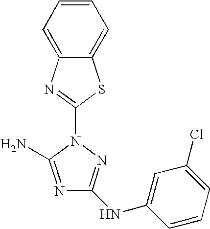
N1=C(N)N(C2=NC3=CC=CC=C3S2)N=C1NC1=CC(Cl)=CC=C1
